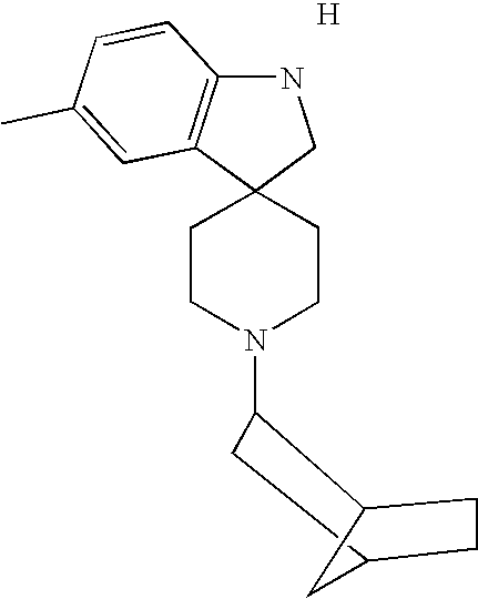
N1C2=C(C3(C1)CCN(C1C4CCC(C1)C4)CC3)C=C(C)C=C2.[H]
